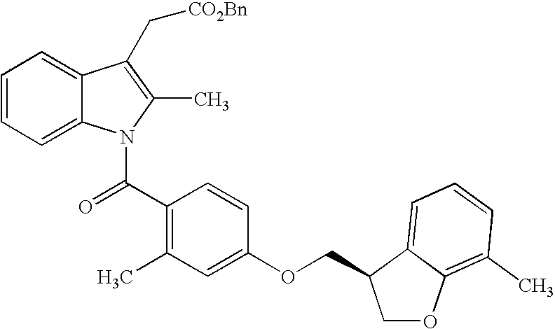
C1=CC=C2C(=C1)C(C[CO2Bn])=C(C)N2C(C1=C(C)C=C(OCC2COC3=C(C)C=CC=C32)C=C1)=O
